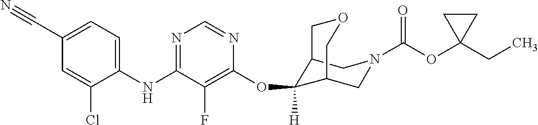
C1=C(C#N)C=C(Cl)C(NC2=NC=NC(OC3([H])C4CN(C(OC5(CC)CC5)=O)CC3COC4)=C2F)=C1
